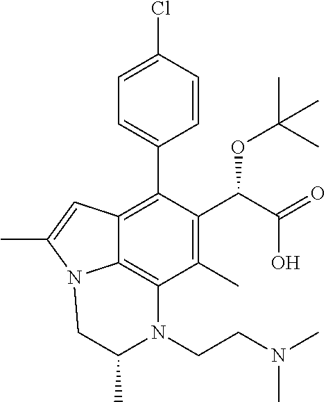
C1=C(Cl)C=CC(C2=C3C4=C(C(C)=C2C(C(O)=O)OC(C)(C)C)N(CCN(C)C)C(C)CN4C(C)=C3)=C1
